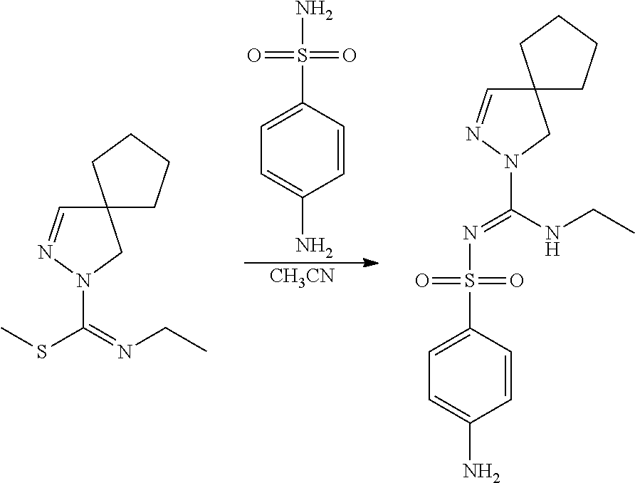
[CH3CN].C1=C(S(=O)(=O)N)C=CC(N)=C1.C12(C=NN(C(=NCC)SC)C1)CCCC2.C12(C=NN(C(NCC)=NS(C3=CC=C(N)C=C3)(=O)=O)C1)CCCC2
